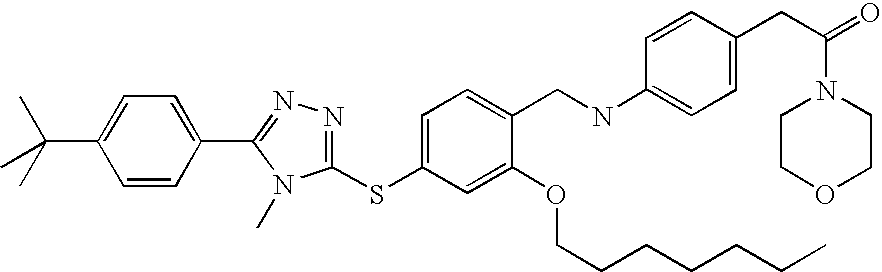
C1=CC(C2=NN=C(SC3=CC=C(CNC4=CC=C(CC(N5CCOCC5)=O)C=C4)C(OCCCCCCC)=C3)N2C)=CC=C1C(C)(C)C
